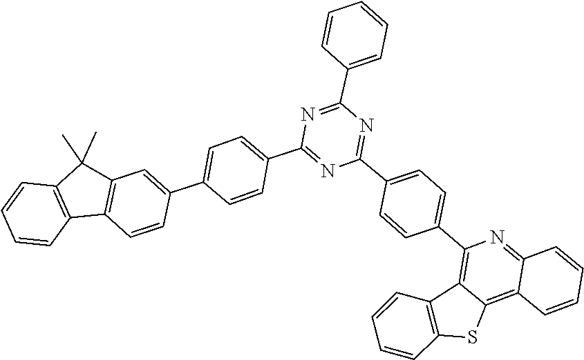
C1=CC2=C(C=C1)C(C)(C)C1=C2C=CC(C2=CC=C(C3=NC(C4=CC=C(C5=C6C(=C7C(=N5)C=CC=C7)SC5=C6C=CC=C5)C=C4)=NC(C4=CC=CC=C4)=N3)C=C2)=C1
